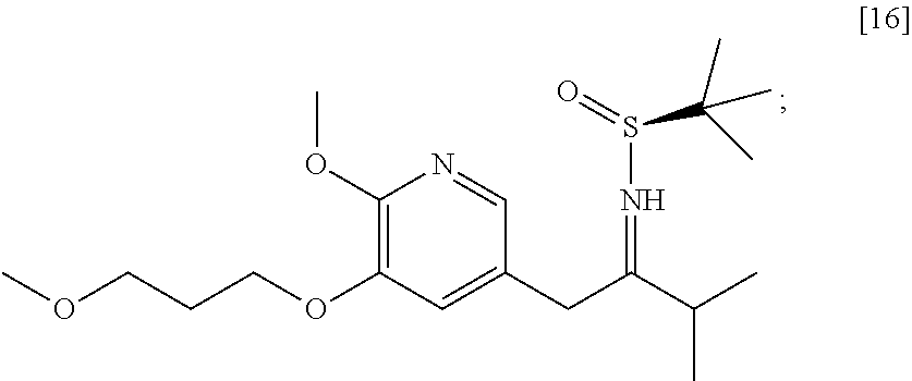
COCCCOC1=C(OC)N=CC(CC(C(C)C)=NS(=O)C(C)(C)C)=C1
